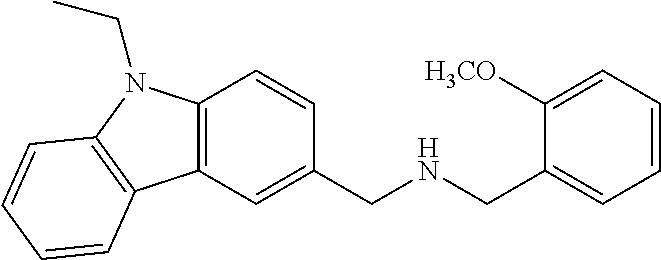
C1([H3CO])=CC=CC=C1CNCC1=CC2=C(C=C1)N(CC)C1=C2C=CC=C1
